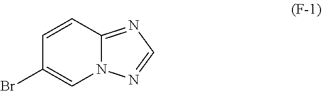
C12=NC=NN1C=C(Br)C=C2
